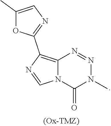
C12=C(C3=NC=C(C)O3)N=CN1C(=O)N(C)N=N2
